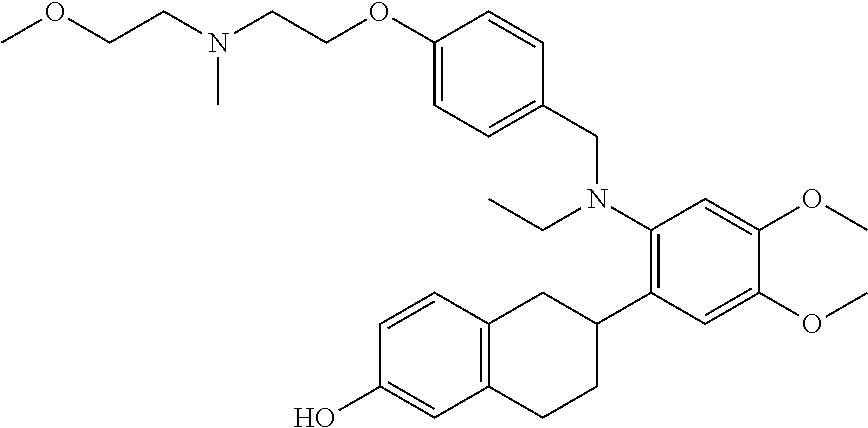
C1=CC2=C(C=C1O)CCC(C1=C(N(CC)CC3=CC=C(OCCN(CCOC)C)C=C3)C=C(OC)C(OC)=C1)C2
